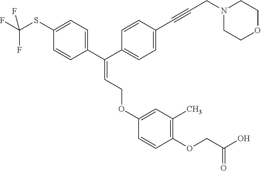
C1(SC(F)(F)F)=CC=C(C(C2=CC=C(C#CCN3CCOCC3)C=C2)=CCOC2=CC(C)=C(OCC(O)=O)C=C2)C=C1
